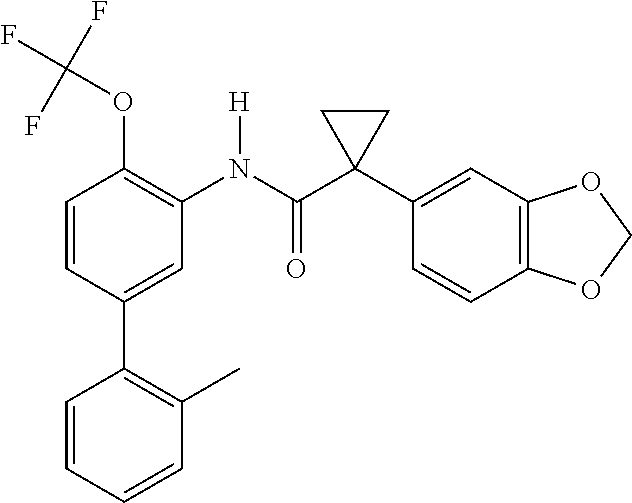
C1=CC(OC(F)(F)F)=C(N(C(C2(C3=CC4=C(C=C3)OCO4)CC2)=O)[H])C=C1C1=C(C)C=CC=C1
